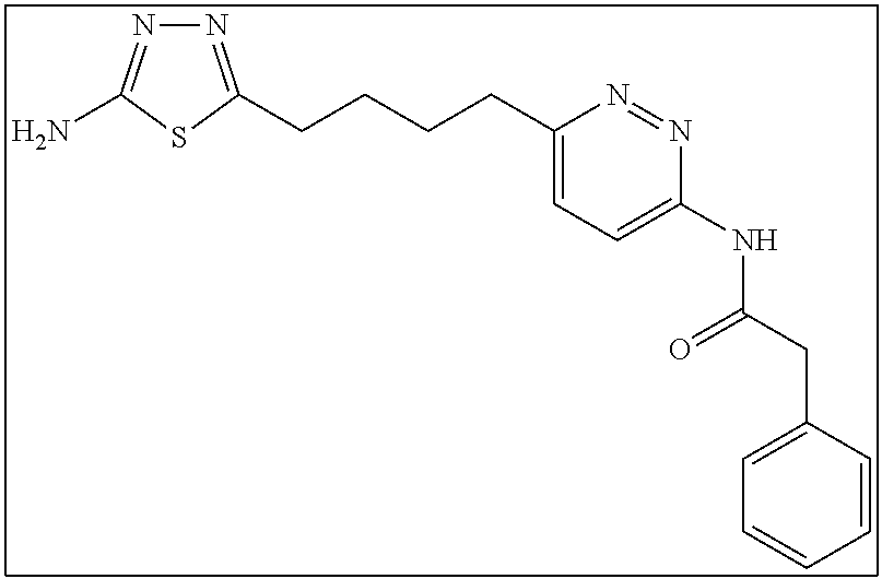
N1=C(CCCCC2=CC=C(NC(CC3=CC=CC=C3)=O)N=N2)SC(N)=N1
